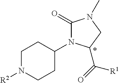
[R2]N1CCC(N2C(=O)N(C)CC2C(=O)[R1])CC1
